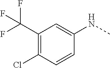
C1(C(F)(F)F)=C(Cl)C=CC(NC)=C1
